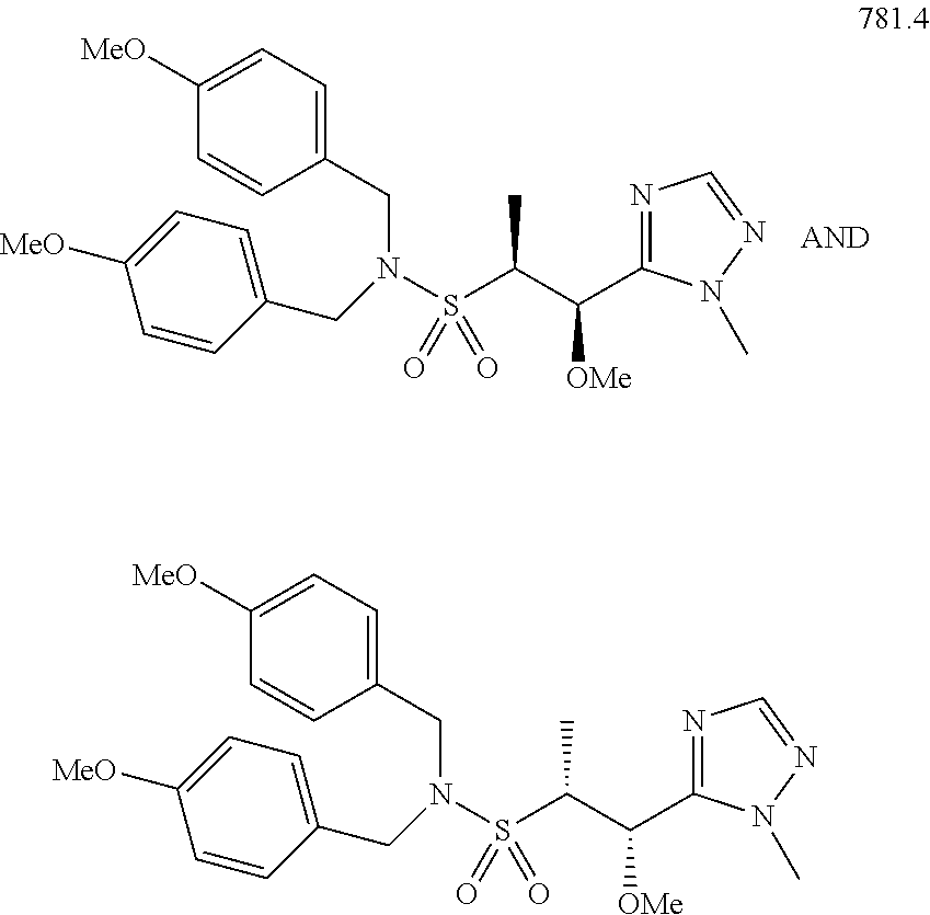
N(S(C(C([OMe])C1=NC=NN1C)C)(=O)=O)(CC1=CC=C([MeO])C=C1)CC1=CC=C([MeO])C=C1.N(S(C(C([OMe])C1=NC=NN1C)C)(=O)=O)(CC1=CC=C([MeO])C=C1)CC1=CC=C([MeO])C=C1
